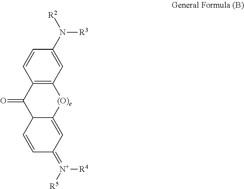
C12=C(C=C(N([R2])[R3])C=C1)[(O)e]C1=CC(=[N+]([R5])[R4])C=CC1C2=O
